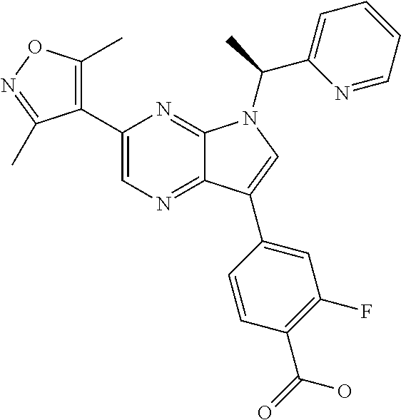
C12=NC=C(C3=C(C)ON=C3C)N=C1N(C(C1=CC=CC=N1)C)C=C2C1=CC(F)=C(C(=O)O)C=C1
